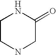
C1CNCC(=O)N1
